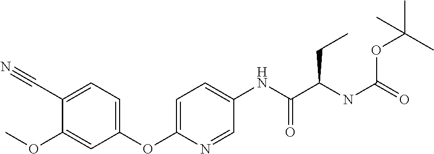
C1=C(C#N)C(OC)=CC(OC2=CC=C(NC(C(NC(OC(C)(C)C)=O)CC)=O)C=N2)=C1
